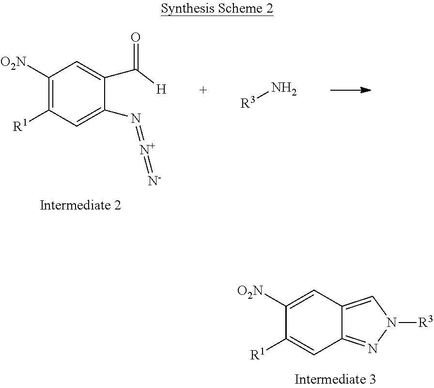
C1([O2N])=CC2=CN([R3])N=C2C=C1[R1].C1([O2N])=C([R1])C=C(N=[N+]=[N-])C(C(=O)[H])=C1.[R3]N
